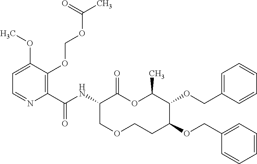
C1(C(NC2C(=O)OC(C)C(OCC3=CC=CC=C3)C(OCC3=CC=CC=C3)CCOC2)=O)=C(OCOC(C)=O)C(OC)=CC=N1
